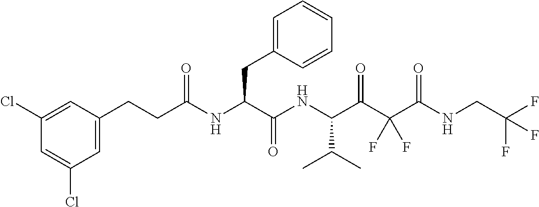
C1=C(Cl)C=C(Cl)C=C1CCC(NC(C(NC(C(C(C(NCC(F)(F)F)=O)(F)F)=O)C(C)C)=O)CC1=CC=CC=C1)=O
